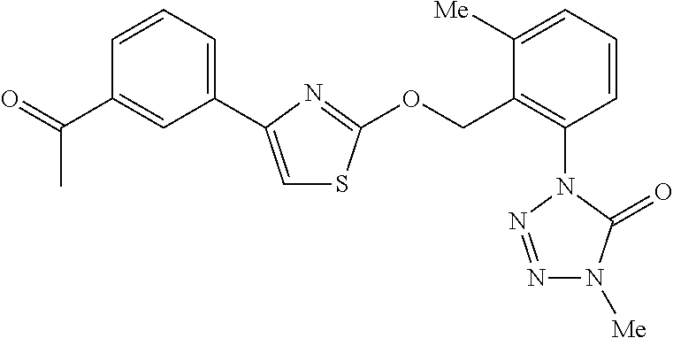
C1(C2=CSC(OCC3=C(N4C(=O)N([Me])N=N4)C=CC=C3[Me])=N2)=CC=CC(C(=O)C)=C1
